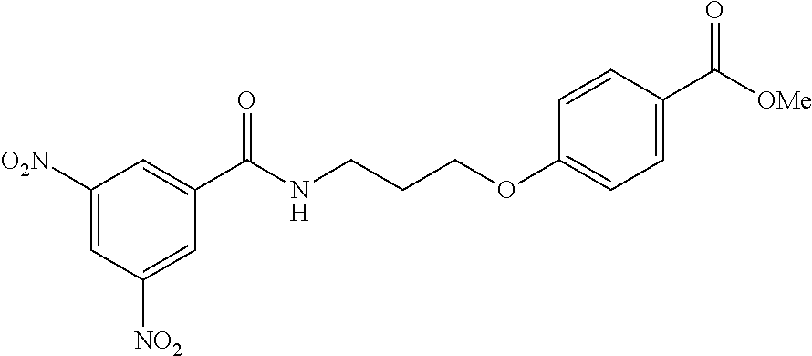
C1([O2N])=CC([NO2])=CC(C(NCCCOC2=CC=C(C([OMe])=O)C=C2)=O)=C1
